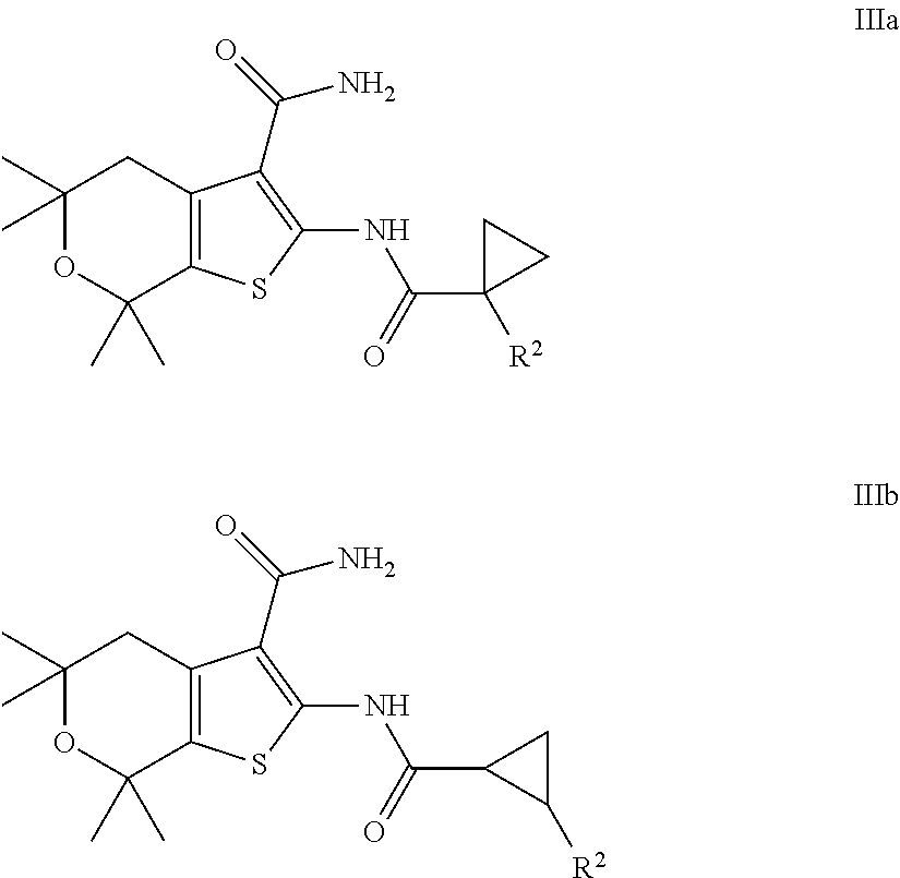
C1(C)(C)OC(C)(C)C2=C(C1)C(C(=O)N)=C(NC(C1C([R2])C1)=O)S2.C1(C)(C)OC(C)(C)C2=C(C1)C(C(=O)N)=C(NC(C1([R2])CC1)=O)S2
